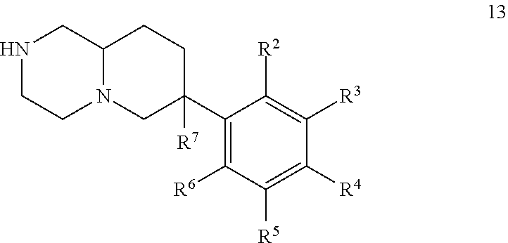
C1(C2([R7])CCC3N(C2)CCNC3)=C([R6])C([R5])=C([R4])C([R3])=C1[R2]
